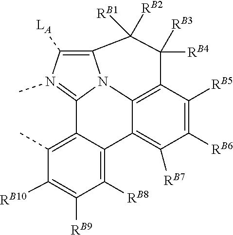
N12C3=C([LA])N(C)=C1C1=C(C)C([RB10])=C([RB9])C([RB8])=C1C1=C([RB7])C([RB6])=C([RB5])C(=C21)C([RB4])([RB3])C3([RB2])[RB1]
